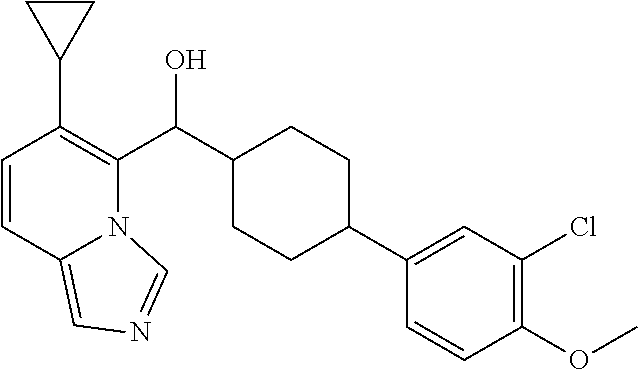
C1=CC2=CN=CN2C(C(C2CCC(C3=CC(Cl)=C(OC)C=C3)CC2)O)=C1C1CC1
